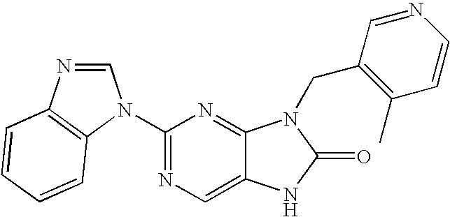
C1(N2C=NC3=C2C=CC=C3)=NC=C2C(=N1)N(CC1=C(C)C=CN=C1)C(=O)N2
